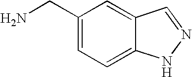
C1=C2C(=CC=C1CN)NN=C2
